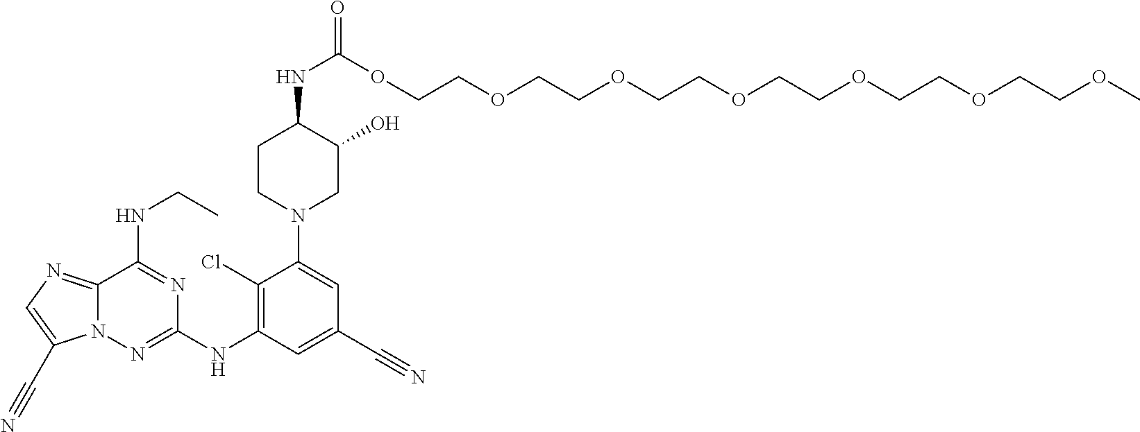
C1(Cl)=C(NC2=NN3C(=NC=C3C#N)C(NCC)=N2)C=C(C#N)C=C1N1CC(O)C(NC(=O)OCCOCCOCCOCCOCCOCCOC)CC1
